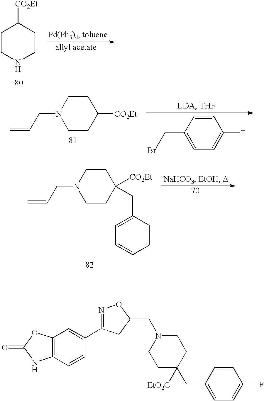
C=CCN1CCC([CO2Et])CC1.C(C1=CC=C(F)C=C1)Br.O=C1NC2=C(O1)C=C(C1=NOC(CN3CCC(CC4=CC=C(F)C=C4)([EtO2C])CC3)C1)C=C2.C1CNCCC1[CO2Et].C=CCN1CCC([CO2Et])(CC2=CC=CC=C2)CC1
